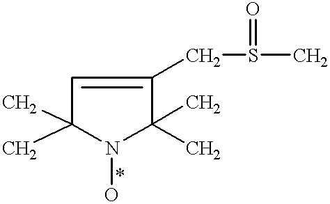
C1(C)(C)C(CS(C)=O)=CC(C)(C)N1O
